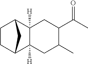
C1CC2C3([H])C([H])(C1C2)CC(C(C)=O)C(C)C3
